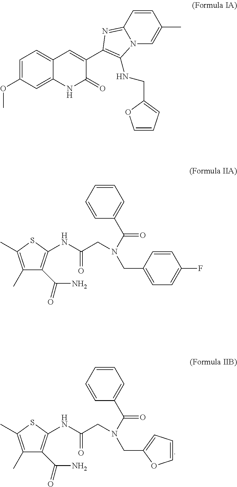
C1(C)=C(C)SC(NC(CN(C(C2=CC=CC=C2)=O)CC2=CC=CO2)=O)=C1C(=O)N.O(C)C1=CC=C2C(=C1)NC(=O)C(C1=C(NCC3=CC=CO3)N3C(=N1)C=CC(C)=C3)=C2.C1(C)=C(C)SC(NC(CN(C(C2=CC=CC=C2)=O)CC2=CC=C(F)C=C2)=O)=C1C(=O)N
